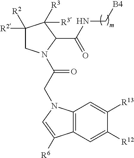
C1([R2])([R2])CN(C(CN2C3=C(C=C([R12])C([R13])=C3)C([R6])=C2)=O)C(C(NC[B4])=O)C1([R3])[R3]
